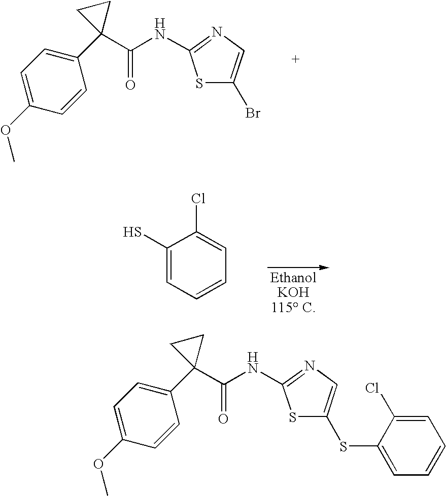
C1=C(OC)C=CC(C2(C(NC3=NC=C(Br)S3)=O)CC2)=C1.C1(S)=CC=CC=C1Cl.C1=C(OC)C=CC(C2(C(NC3=NC=C(SC4=CC=CC=C4Cl)S3)=O)CC2)=C1
